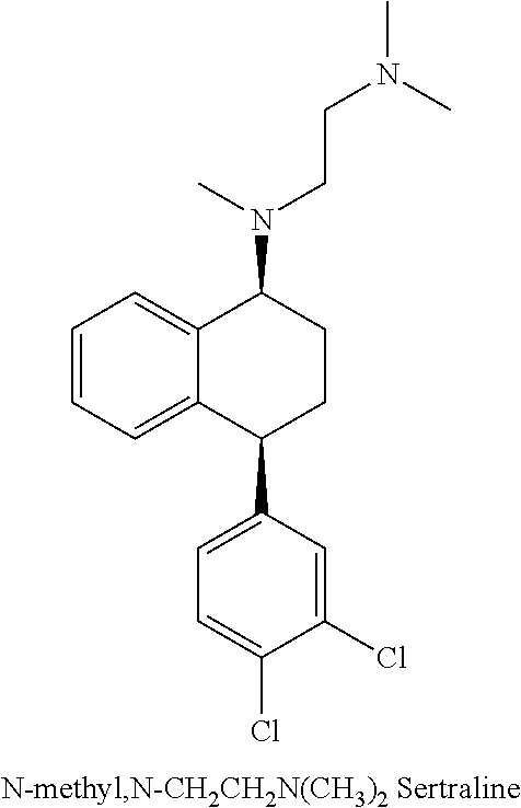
C12=CC=CC=C1C(C1=CC=C(Cl)C(Cl)=C1)CCC2N(C)CCN(C)C
